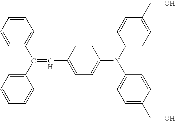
C1=C(C=C(C2=CC=CC=C2)C2=CC=CC=C2)C=CC(N(C2=CC=C(CO)C=C2)C2=CC=C(CO)C=C2)=C1
